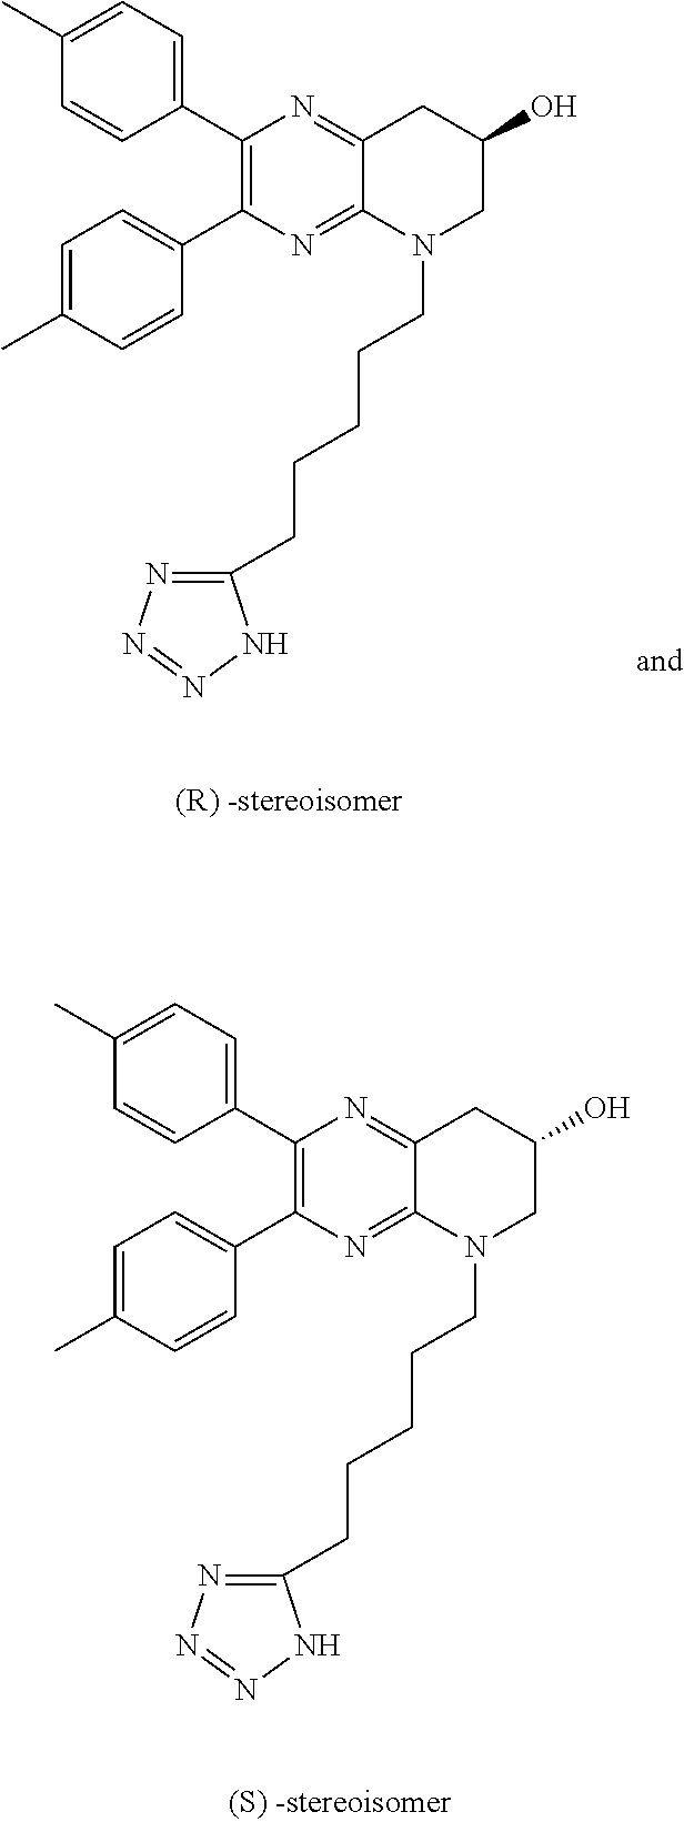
C1(C2=CC=C(C)C=C2)=C(C2=CC=C(C)C=C2)N=C2C(=N1)CC(O)CN2CCCCCC1=NN=NN1.C1(C2=CC=C(C)C=C2)=C(C2=CC=C(C)C=C2)N=C2C(=N1)CC(O)CN2CCCCCC1=NN=NN1
